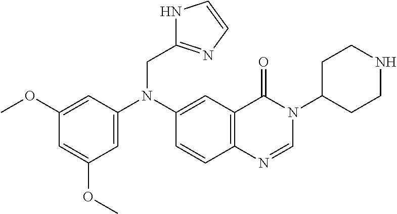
C1=C(N(C2=CC3=C(C=C2)N=CN(C2CCNCC2)C3=O)CC2=NC=CN2)C=C(OC)C=C1OC
